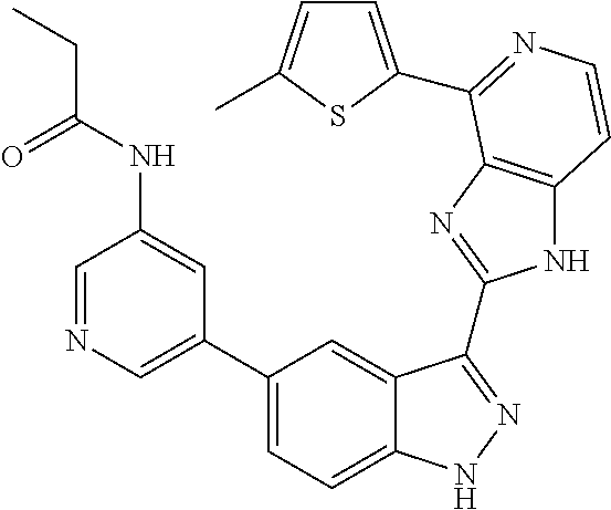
C1(C2=CN=CC(NC(=O)CC)=C2)=CC=C2C(=C1)C(C1=NC3=C(N1)C=CN=C3C1=CC=C(C)S1)=NN2
